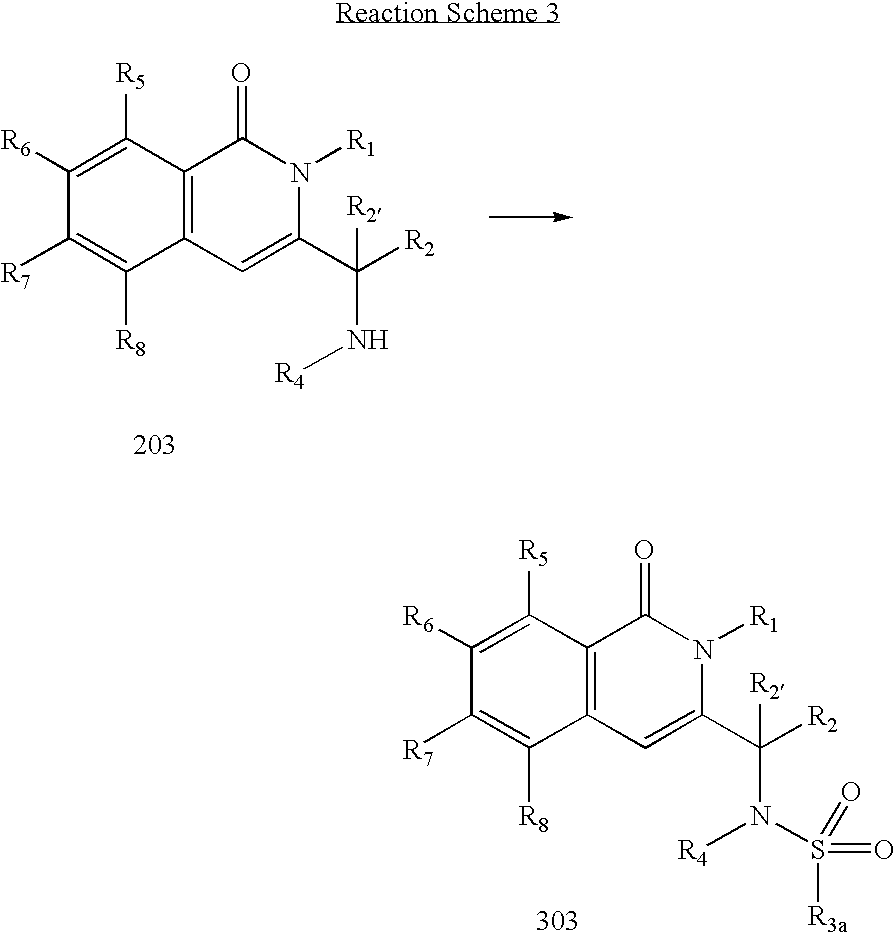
C1([R5])=C([R6])C([R7])=C([R8])C2=C1C(=O)N([R1])C(C([R2])([R2])N([R4])S([R3a])(=O)=O)=C2.C1([R5])=C([R6])C([R7])=C([R8])C2=C1C(=O)N([R1])C(C([R2])([R2])N[R4])=C2
